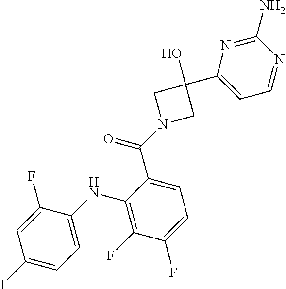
C1(I)=CC=C(NC2=C(F)C(F)=CC=C2C(N2CC(O)(C3=CC=NC(N)=N3)C2)=O)C(F)=C1
